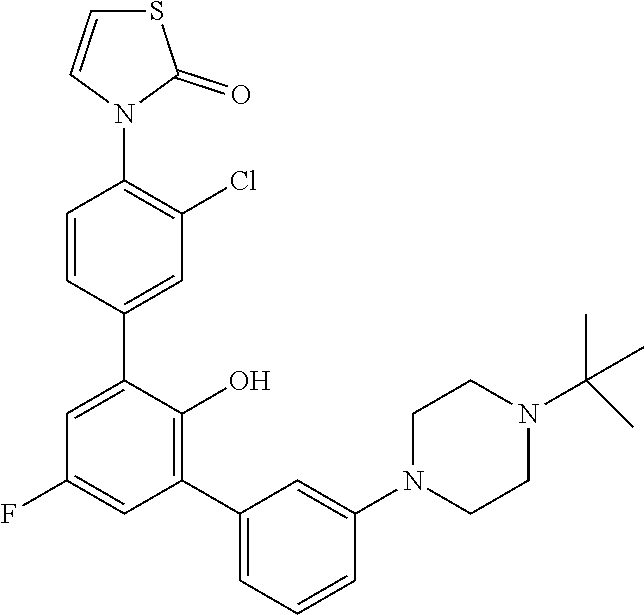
C1=C(C2=CC(Cl)=C(N3C(=O)SC=C3)C=C2)C(O)=C(C2=CC=CC(N3CCN(C(C)(C)C)CC3)=C2)C=C1F
